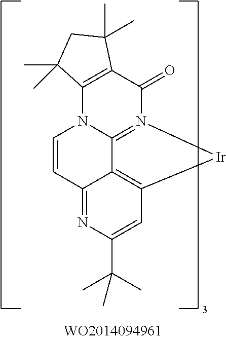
C12=C(C(=O)N3=C4N1C=CC1=NC(C(C)(C)C)=CC(=C41)[Ir]3)C(C)(C)CC2(C)C
